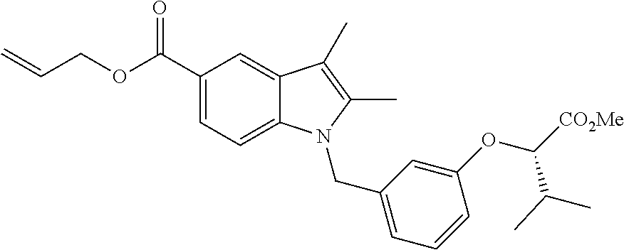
C1(C(OCC=C)=O)=CC=C2C(=C1)C(C)=C(C)N2CC1=CC=CC(OC([CO2Me])C(C)C)=C1
